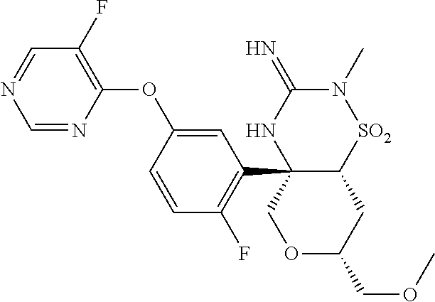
C1=NC(OC2=CC(C34C([SO2]N(C)C(=N)N3)CC(COC)OC4)=C(F)C=C2)=C(F)C=N1
